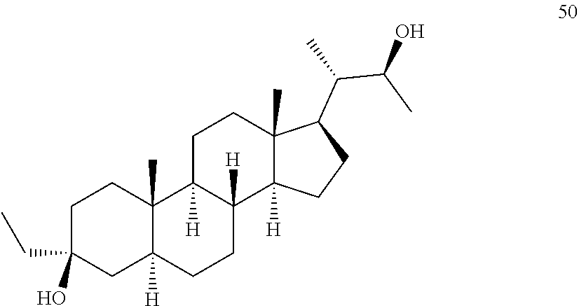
C1C(CC)(O)CC2([H])C(C)(C1)C1([H])C([H])(CC2)C2([H])C(C)(CC1)C(C(C(C)O)C)CC2
